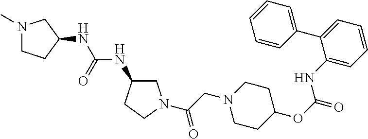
N1(C)CCC(NC(=O)NC2CN(C(CN3CCC(OC(NC4=CC=CC=C4C4=CC=CC=C4)=O)CC3)=O)CC2)C1
